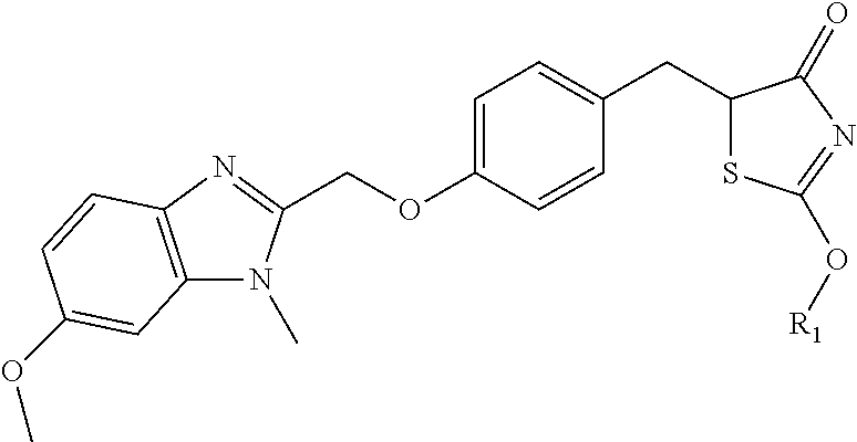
C1(OCC2=NC3=C(N2C)C=C(OC)C=C3)=CC=C(CC2SC(O[R1])=NC2=O)C=C1
